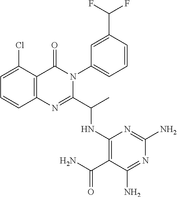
C1=C(Cl)C2=C(C=C1)N=C(C(C)NC1=C(C(N)=O)C(N)=NC(N)=N1)N(C1=CC=CC(C(F)F)=C1)C2=O
